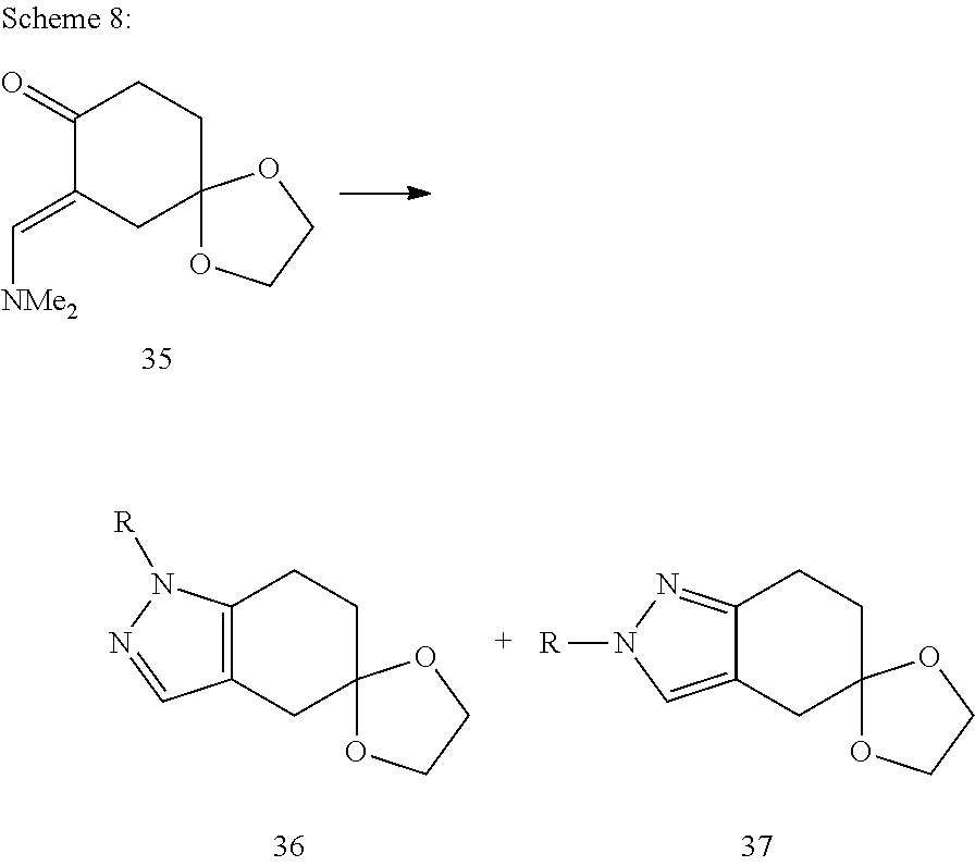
C12=C(CC3(CC1)OCCO3)C=NN2[R].C12=NN([R])C=C1CC1(CC2)OCCO1.C1(=O)C(=C[NMe2])CC2(CC1)OCCO2
